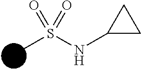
N(C1CC1)S(C)(=O)=O
